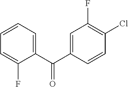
C1(C(C2=CC(F)=C(Cl)C=C2)=O)=CC=CC=C1F
